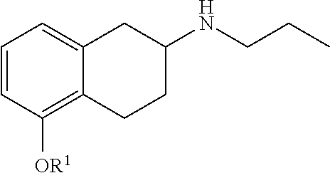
C1=CC([OR1])=C2C(=C1)CC(NCCC)CC2
